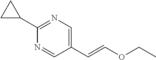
C1(C2CC2)=NC=C(C=COCC)C=N1
